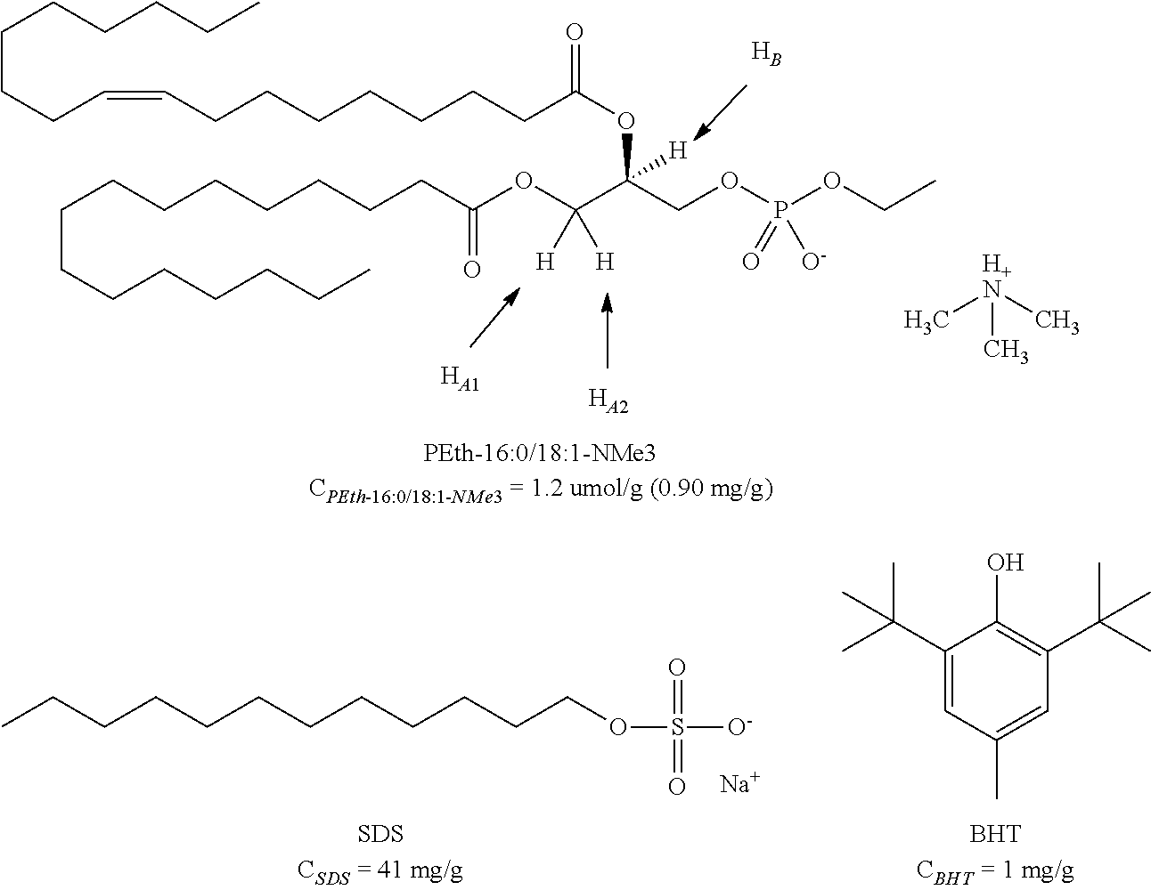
C(=CCCCCCCCC(OC([H])(C(OC(CCCCCCCCCCCCCCC)=O)([H])[H])COP(OCC)(=O)[O-])=O)CCCCCCCC.[H+N](C)(C)C.B.[HA2].[HA1].CCCCCCCCCCCCOS(=O)(=O)[O-].[Na].C1(C(C)(C)C)=CC(C)=CC(C(C)(C)C)=C1O
